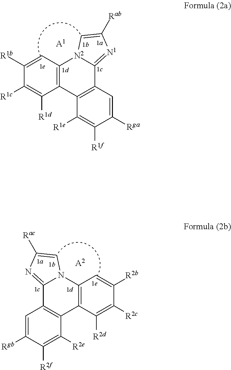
C1([R1b])=CC2=C(C([R1d])=C1[R1c])C1=C(C3=[N1]C([Rab])=C[N2]23)C=C([Rga])C([R1f])=C1[R1e].[A1].C1([R2b])=CC2=C(C([R2d])=C1[R2c])C1=C(C3=NC([Rac])=CN23)C=C([Rgb])C([R2f])=C1[R2e].[A2]
